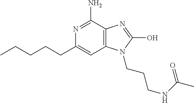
N1=C(N)C2=C(C=C1CCCCC)N(CCCNC(=O)C)C(O)=N2
